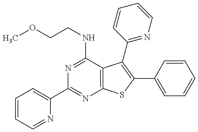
N1=C(NCCOC)C2=C(N=C1C1=CC=CC=N1)SC(C1=CC=CC=C1)=C2C1=NC=CC=C1
